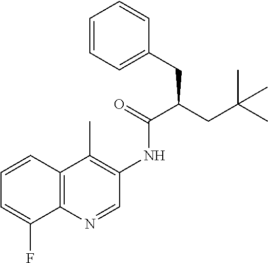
C12=C(C=CC=C1F)C(C)=C(NC(C(CC(C)(C)C)CC1=CC=CC=C1)=O)C=N2
